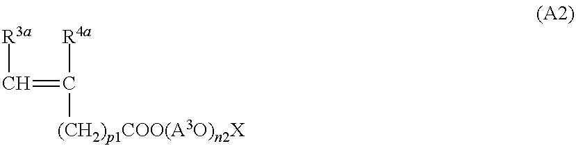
C(=C([R4a])[(CH2)p1COO(A3O)n2X])[R3a]
